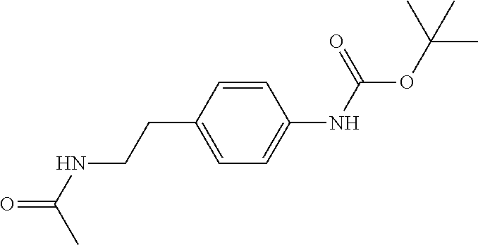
C1=C(CCNC(C)=O)C=CC(NC(OC(C)(C)C)=O)=C1
